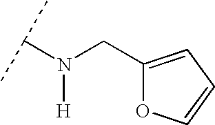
N(C(C)C)([H])CC1=CC=CO1
